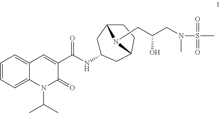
C1=CC=C2C(=C1)C=C(C(NC1CC3CCC(C1)N3CC(CN(C)S(C)(=O)=O)O)=O)C(=O)N2C(C)C
